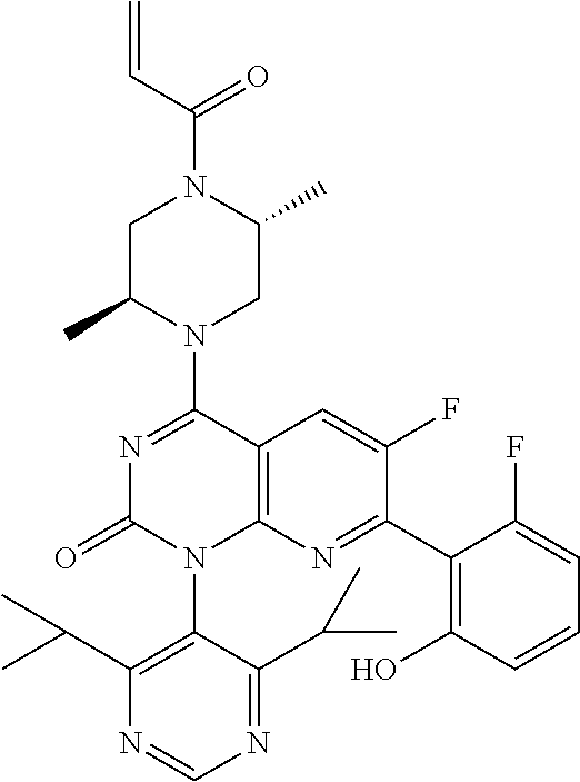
C12=C(N=C(C3=C(O)C=CC=C3F)C(F)=C1)N(C1=C(C(C)C)N=CN=C1C(C)C)C(=O)N=C2N1CC(C)N(C(=O)C=C)CC1C
